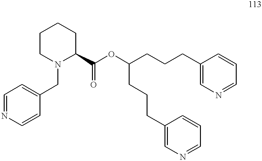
C(OC(C1CCCCN1CC1=CC=NC=C1)=O)(CCCC1=CN=CC=C1)CCCC1=CN=CC=C1
